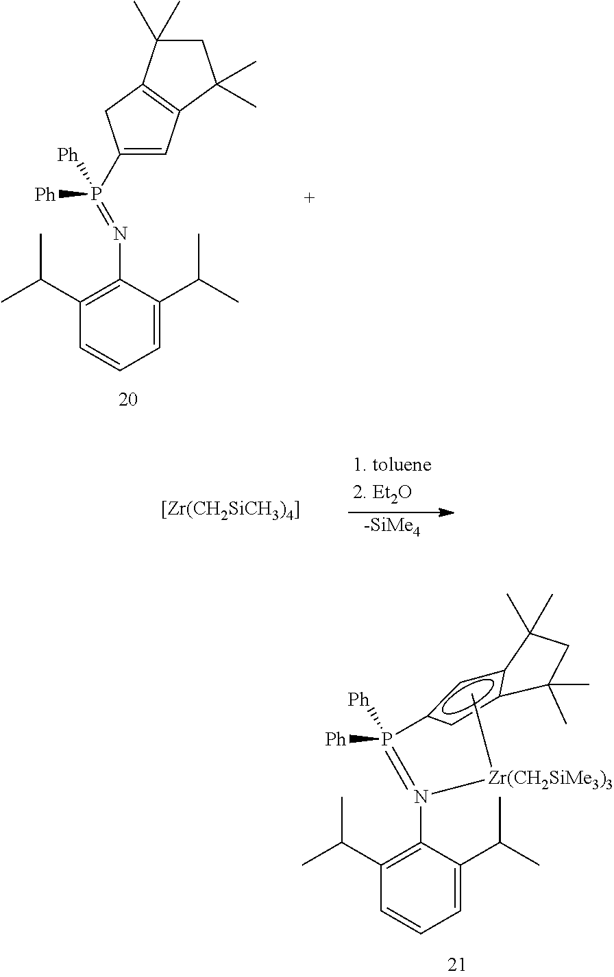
C1(P([Ph])(=NC2=C(C(C)C)C=CC=C2C(C)C)[Ph])=CC2=C(C1)C(C)(C)CC2(C)C.[-SiMe4].[[Zr(CH2SiCH3)4]].P([Ph])(=N(C1=C(C(C)C)C=CC=C1C(C)C)[Zr(CH2SiMe3)3]C)([Ph])c1cc2c(c1)C(C)(C)CC2(C)C
